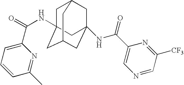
C1=C(C(=O)NC23CC4CC(NC(C5=CN=CC([CF3])=N5)=O)(CC(C2)C4)C3)N=C(C)C=C1
